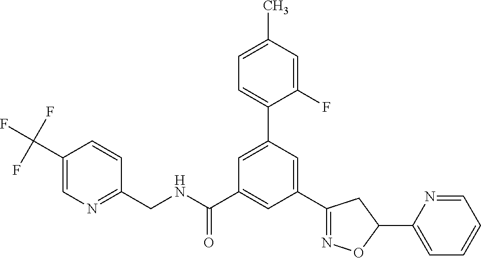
C1(CNC(=O)C2=CC(C3=NOC(C4=CC=CC=N4)C3)=CC(C3=CC=C(C)C=C3F)=C2)=NC=C(C(F)(F)F)C=C1
